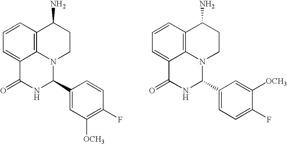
C1=CC2=C3C(=C1)C(=O)NC(C1=CC([OCH3])=C(F)C=C1)N3CCC2N.C1=CC2=C3C(=C1)C(=O)NC(C1=CC=C(F)C([OCH3])=C1)N3CCC2N
